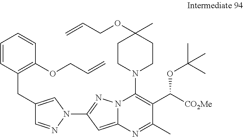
C1CN(C2=C(C([CO2Me])OC(C)(C)C)C(C)=NC3=CC(N4C=C(CC5=C(OCC=C)C=CC=C5)C=N4)=NN23)CCC1(OCC=C)C
